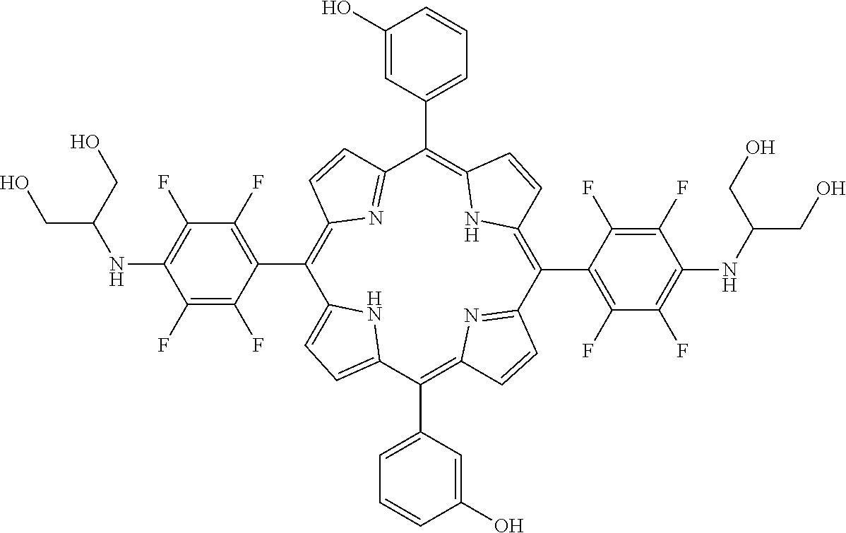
C1(C2=C(F)C(F)=C(NC(CO)CO)C(F)=C2F)=C2N=C(C=C2)C(C2=CC=CC(O)=C2)=C2NC(=C(C3=C(F)C(F)=C(NC(CO)CO)C(F)=C3F)C3=NC(=C(C4=CC=CC(O)=C4)C4=CC=C1N4)C=C3)C=C2
